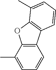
C12=C(OC3=C1C=CC=C3C)C(C)=CC=C2
